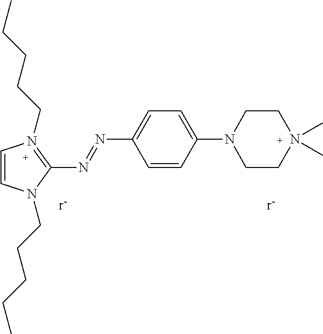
C1=CC(N2CCN(C)(C)CC2)=CC=C1N=NC1=N(CCCCC)C=CN1CCCCC.[r-].[r-]
